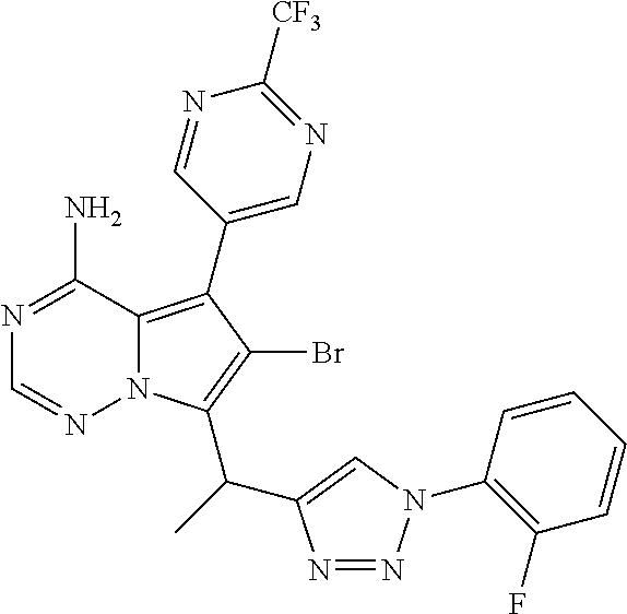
C1(C2=C3N(C(C(C4=CN(C5=C(F)C=CC=C5)N=N4)C)=C2Br)N=CN=C3N)=CN=C([CF3])N=C1
